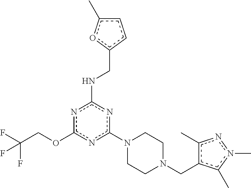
c1(N2CCN(Cc3c(C)nn(C)c3C)CC2)nc(NCc2ccc(C)o2)nc(OCC(F)(F)F)n1
